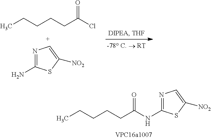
CCCCCC(Cl)=O.NC1=N[C+]=C([NO2])S1.C(CCC(=O)NC1=NC=C([NO2])S1)CC
